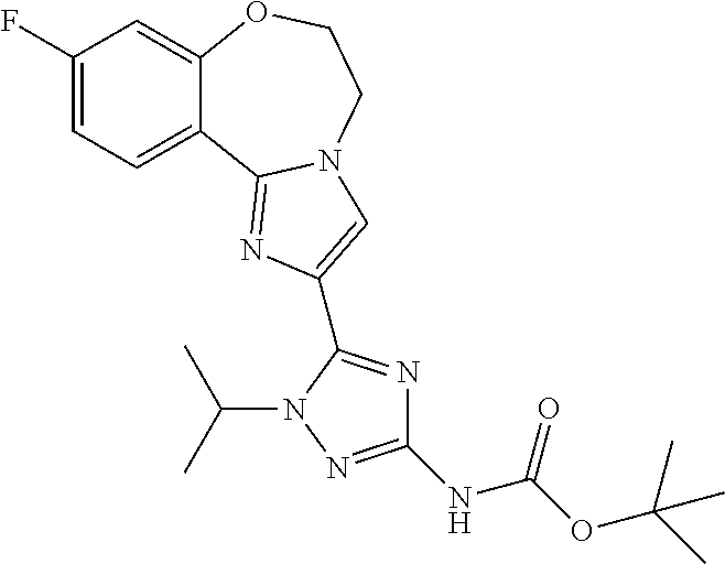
C12=CC(F)=CC=C1C1=NC(C3=NC(NC(=O)OC(C)(C)C)=NN3C(C)C)=CN1CCO2
